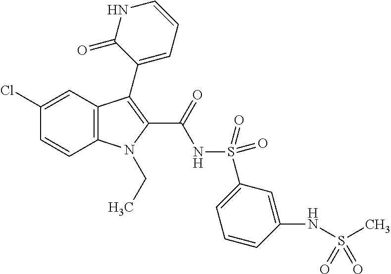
C12=C(C=C(Cl)C=C1)C(C1=CC=CNC1=O)=C(C(=O)NS(C1=CC=CC(NS(=O)(C)=O)=C1)(=O)=O)N2CC
